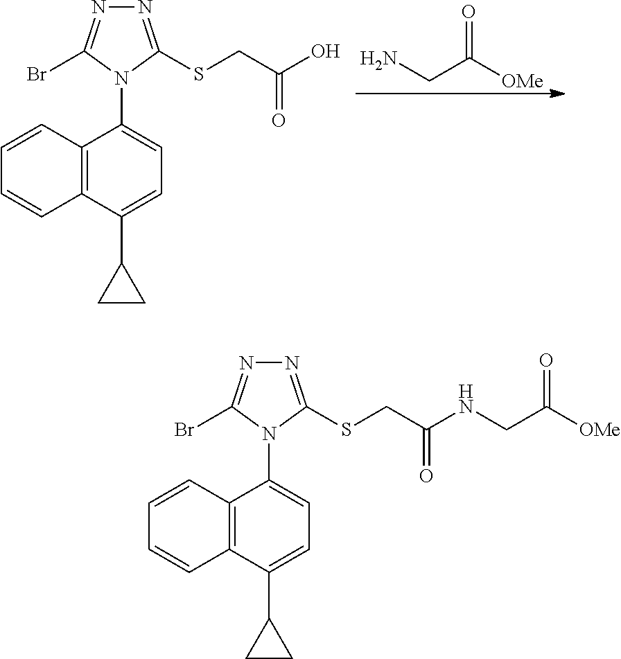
C12=C(C(C3CC3)=CC=C1N1C(SCC(O)=O)=NN=C1Br)C=CC=C2.O=C([OMe])CN.C12=C(C(C3CC3)=CC=C1N1C(SCC(NCC([OMe])=O)=O)=NN=C1Br)C=CC=C2
